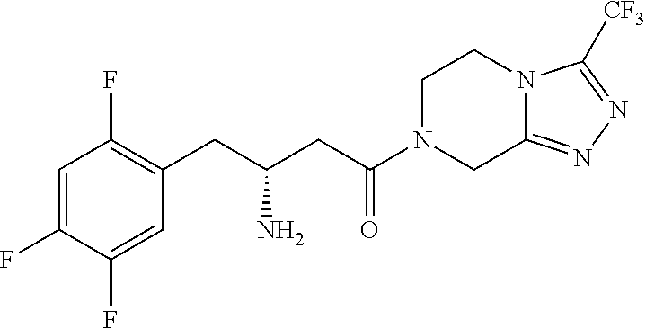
C1=C(F)C(F)=CC(CC(N)CC(=O)N2CC3=NN=C([CF3])N3CC2)=C1F
